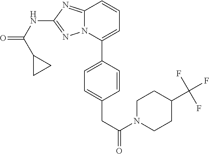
C12=NC(NC(=O)C3CC3)=NN1C(C1=CC=C(CC(=O)N3CCC(C(F)(F)F)CC3)C=C1)=CC=C2
